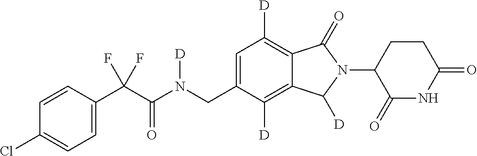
C1=CC(C(C(N(CC2=CC([D])=C3C(=C2[D])C([D])N(C2C(=O)NC(=O)CC2)C3=O)[D])=O)(F)F)=CC=C1Cl
